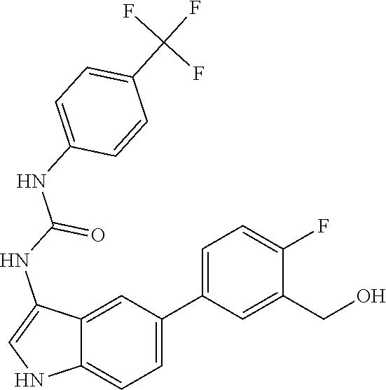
N1C=C(NC(NC2=CC=C(C(F)(F)F)C=C2)=O)C2=CC(C3=CC=C(F)C(CO)=C3)=CC=C12
